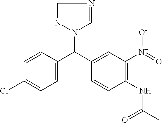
N1(C(C2=CC([N+](=O)[O-])=C(NC(C)=O)C=C2)C2=CC=C(Cl)C=C2)C=NC=N1
